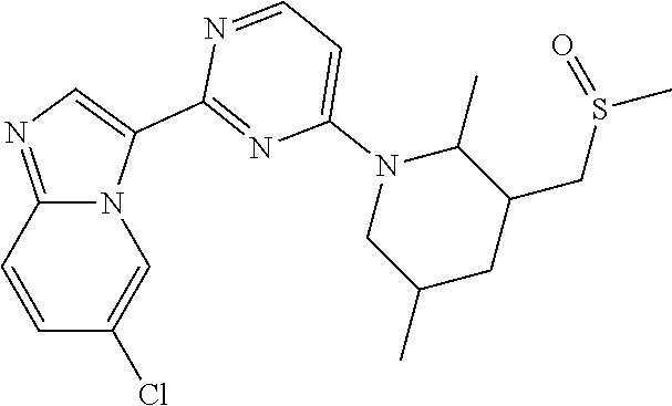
N1=CC=C(N2CC(C)CC(CS(=O)C)C2C)N=C1C1=CN=C2N1C=C(Cl)C=C2
